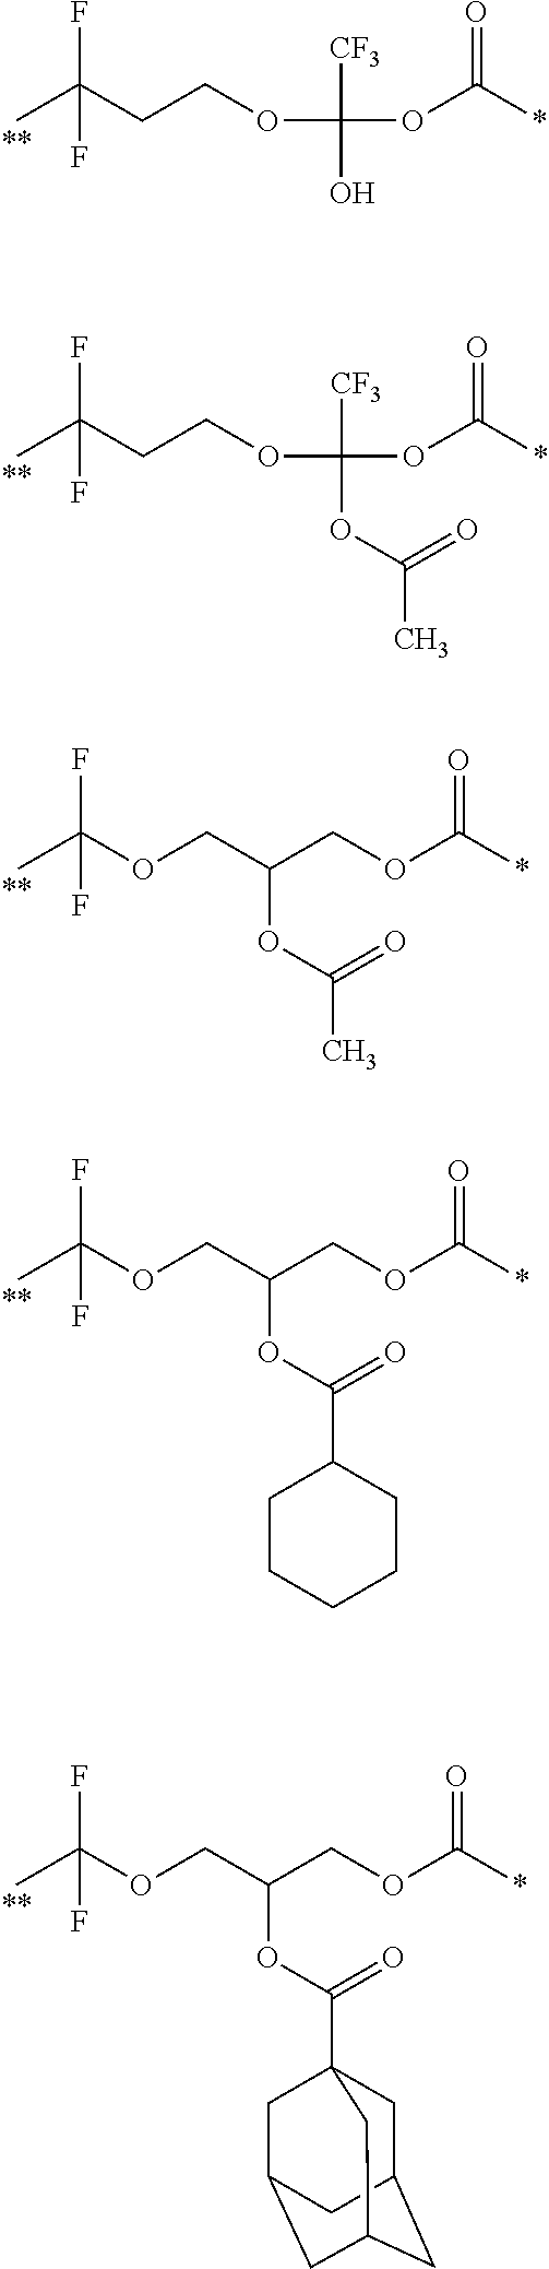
CC(CCOC(OC(*)=O)([CF3])O)(F)F.CC(CCOC(OC(*)=O)([CF3])OC(C)=O)(F)F.CC(OCC(COC(*)=O)OC(C)=O)(F)F.CC(OCC(COC(*)=O)OC(C1CCCCC1)=O)(F)F.CC(OCC(COC(*)=O)OC(=O)C12CC3CC(CC(C1)C3)C2)(F)F
